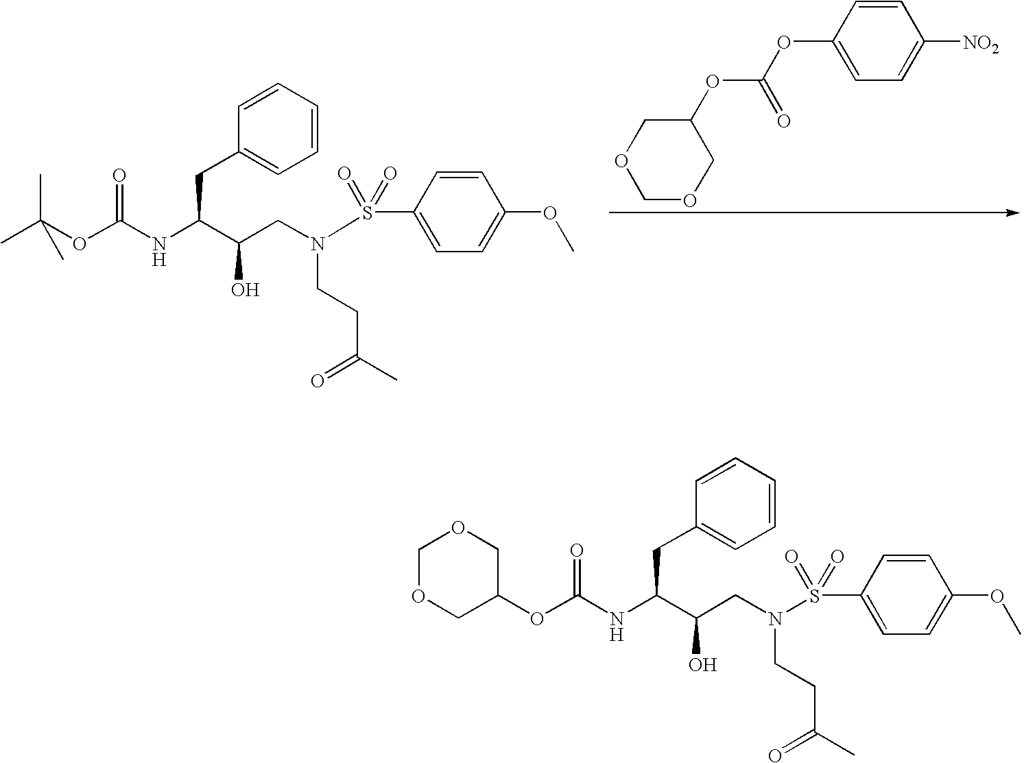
CC(OC(NC(C(CN(S(C1=CC=C(OC)C=C1)(=O)=O)CCC(=O)C)O)CC1=CC=CC=C1)=O)(C)C.C1(OC(=O)OC2=CC=C([NO2])C=C2)COCOC1.C1(OC(NC(C(CN(S(C2=CC=C(OC)C=C2)(=O)=O)CCC(=O)C)O)CC2=CC=CC=C2)=O)COCOC1
